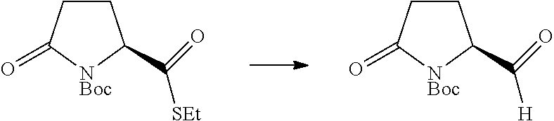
C1CC(=O)[NBoc]C1C(=O)[SEt].C1CC(=O)[NBoc]C1C(=O)[H]
